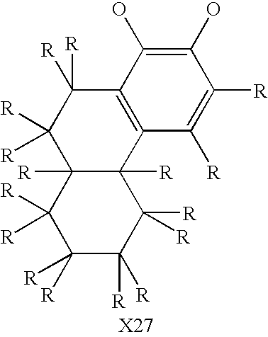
C1([R])([R])C2=C(C3([R])C([R])(C1([R])[R])C([R])([R])C([R])([R])C([R])([R])C3([R])[R])C([R])=C([R])C(O)=C2O
